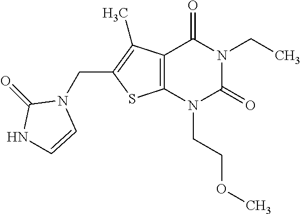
C12=C(N(CCOC)C(=O)N(CC)C1=O)SC(CN1C(=O)NC=C1)=C2C
